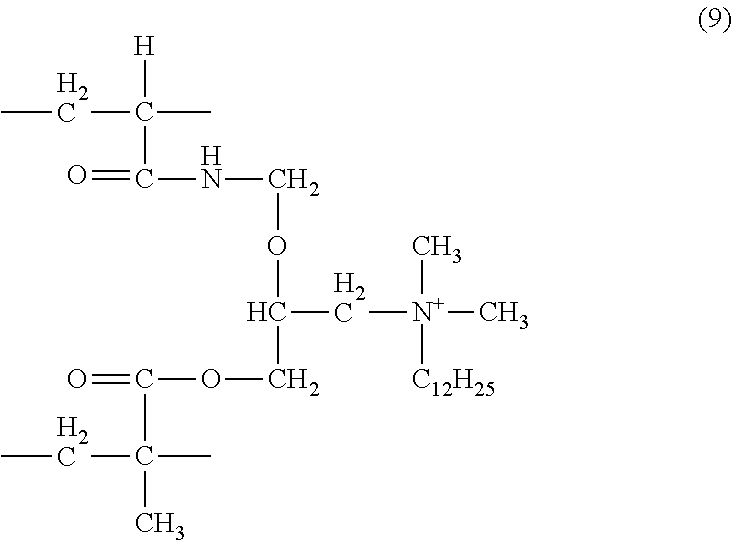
[H]C(C)(CC)C(=O)NCOC(C[N+](C)(C)[C12H25])COC(=O)C(C)(CC)C
